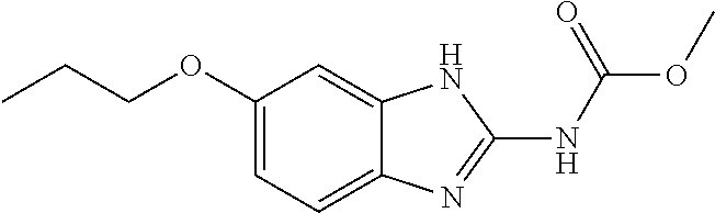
CCCOC1=CC=C2C(=C1)NC(NC(OC)=O)=N2
